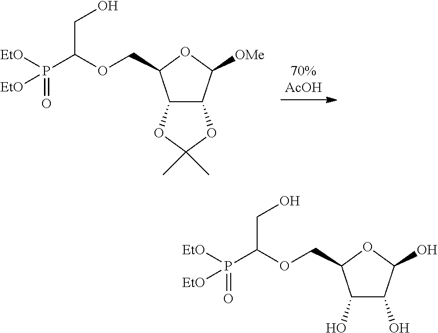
[OMe]C1C2C(C(COC(P([EtO])(=O)[EtO])CO)O1)OC(C)(C)O2.OC1C(O)C(O)C(COC(P([EtO])(=O)[EtO])CO)O1
